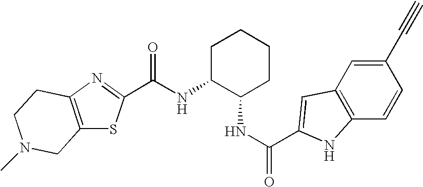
C(NC1C(NC(=O)C2=CC3=C(C=CC(C#C)=C3)N2)CCCC1)(=O)C1=NC2=C(S1)CN(C)CC2
